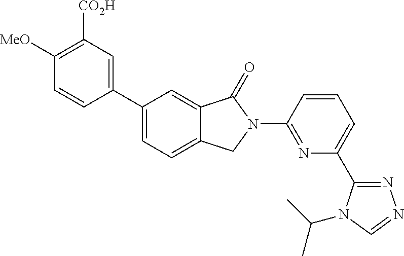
C1([MeO])=C([CO2H])C=C(C2=CC=C3C(=C2)C(=O)N(C2=NC(C4=NN=CN4C(C)C)=CC=C2)C3)C=C1
